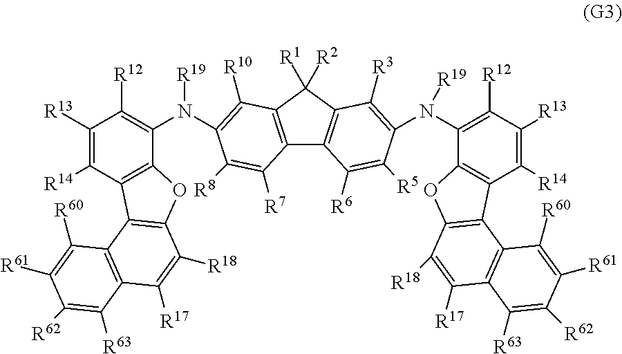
C1([R13])=C([R14])C2=C(C(N([R19])C3=C([R10])C4=C(C5=C(C4([R1])[R2])C([R3])=C(N([R19])C4=C([R12])C([R13])=C([R14])C6=C4OC4=C6C6=C(C([R17])=C4[R18])C([R63])=C([R62])C([R61])=C6[R60])C([R5])=C5[R6])C([R7])=C3[R8])=C1[R12])OC1=C2C2=C(C([R17])=C1[R18])C([R63])=C([R62])C([R61])=C2[R60]
